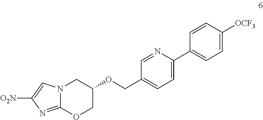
C12=NC([O2N])=CN1CC(OCC1=CC=C(C3=CC=C([OCF3])C=C3)N=C1)CO2
